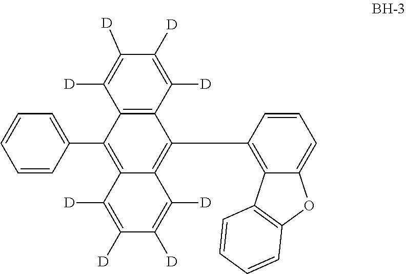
C1([D])=C([D])C([D])=C([D])C2=C1C(C1=CC=CC=C1)=C1C([D])=C([D])C([D])=C([D])C1=C2C1=C2C(=CC=C1)OC1=C2C=CC=C1
